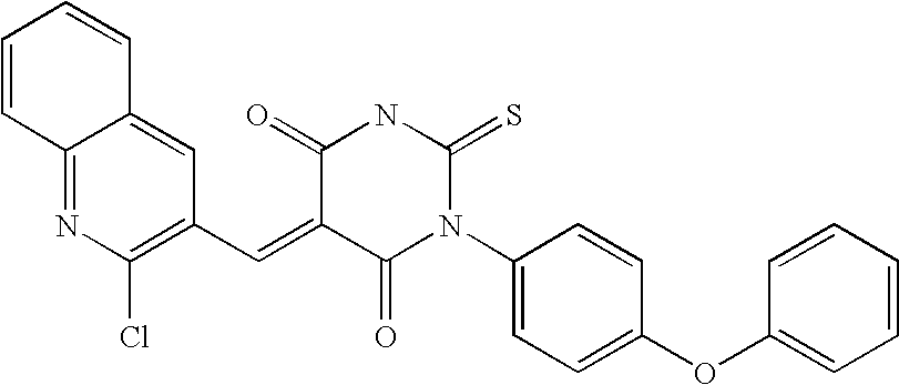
C1=CC2=NC(Cl)=C(C=C3C(=O)N(C4=CC=C(OC5=CC=CC=C5)C=C4)C(=S)NC3=O)C=C2C=C1
